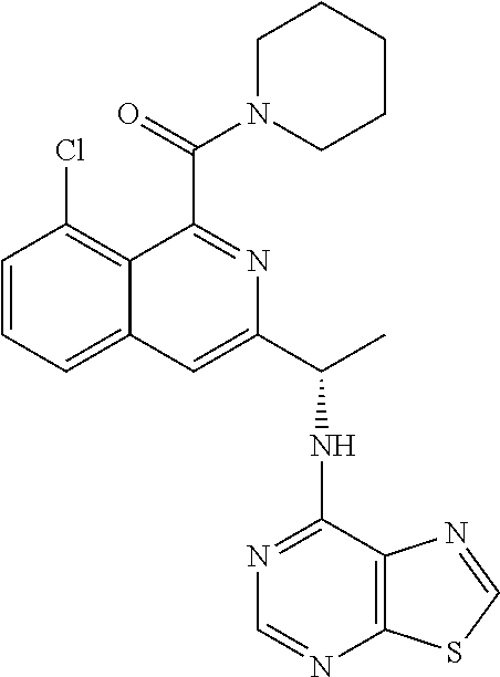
C1=CC=C2C(=C1Cl)C(C(=O)N1CCCCC1)=NC(C(C)NC1=NC=NC3=C1N=CS3)=C2
